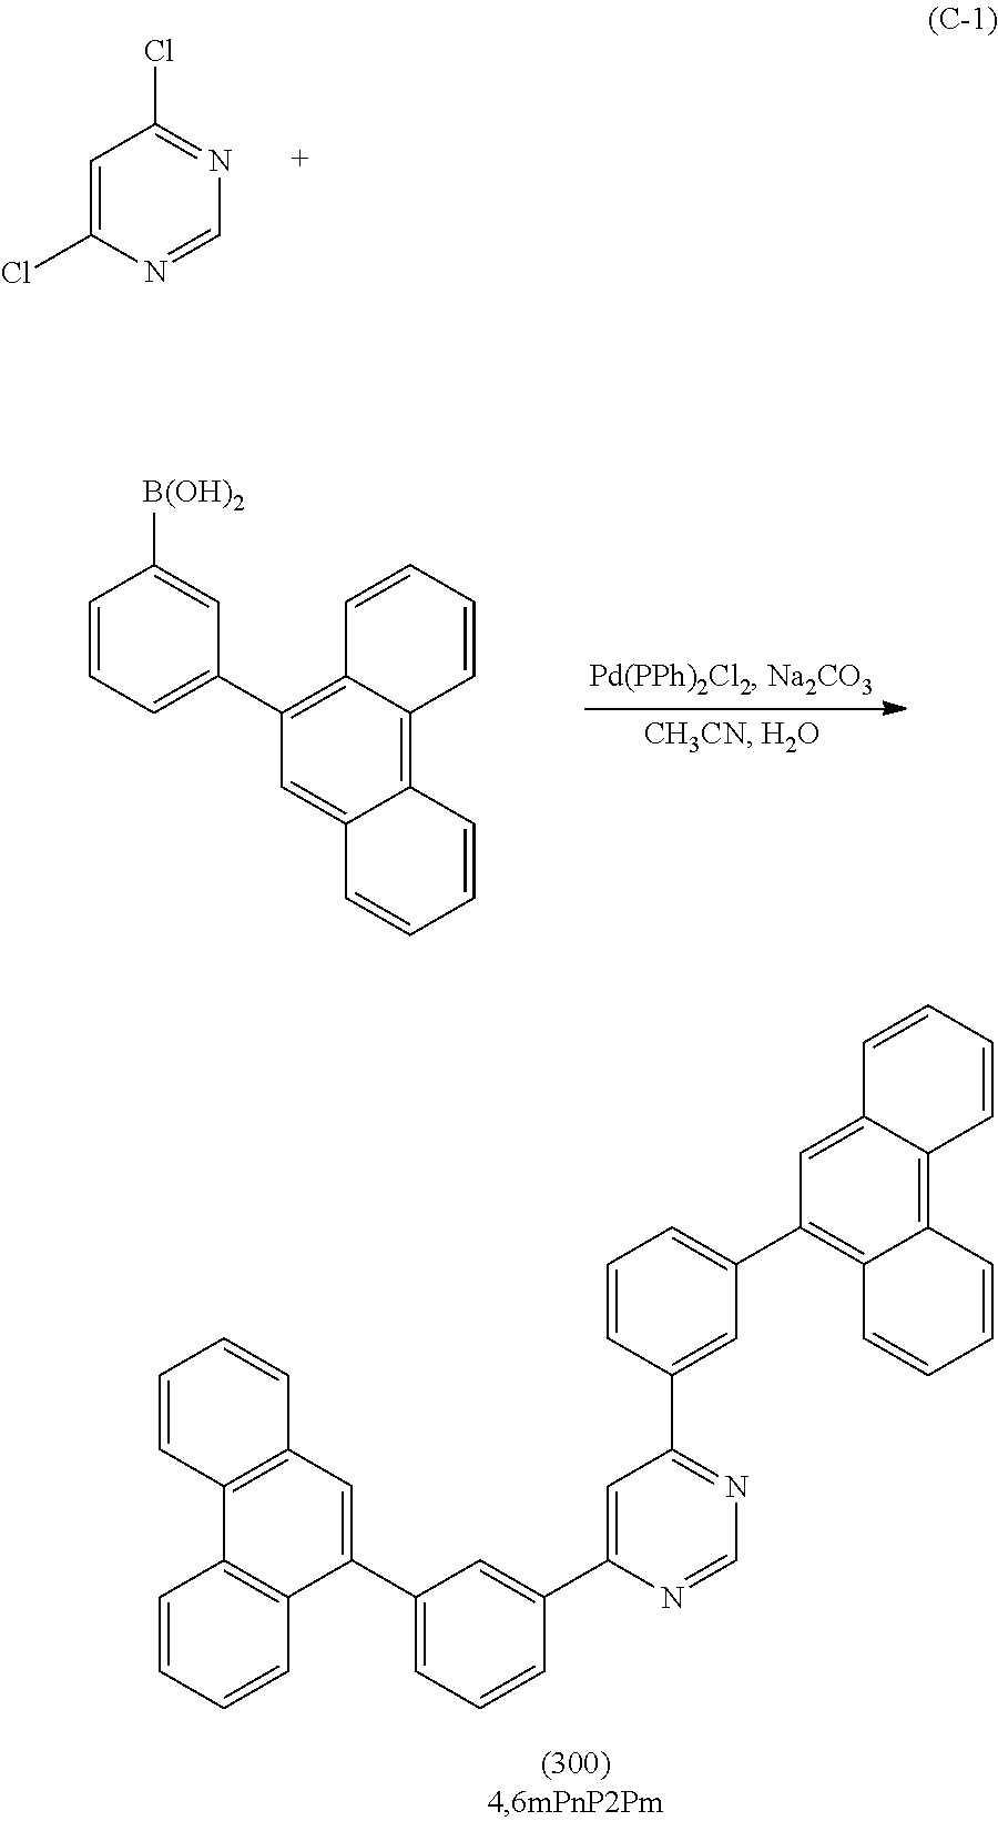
C1=C(Cl)N=CN=C1Cl.C1=CC=C(C2=C3C(=C4C(=C2)C=CC=C4)C=CC=C3)C=C1[B(OH)2].C1=C2C(=C3C(=C1C1=CC=CC(C4=NC=NC(C5=CC(C6=CC7=C(C8=C6C=CC=C8)C=CC=C7)=CC=C5)=C4)=C1)C=CC=C3)C=CC=C2
